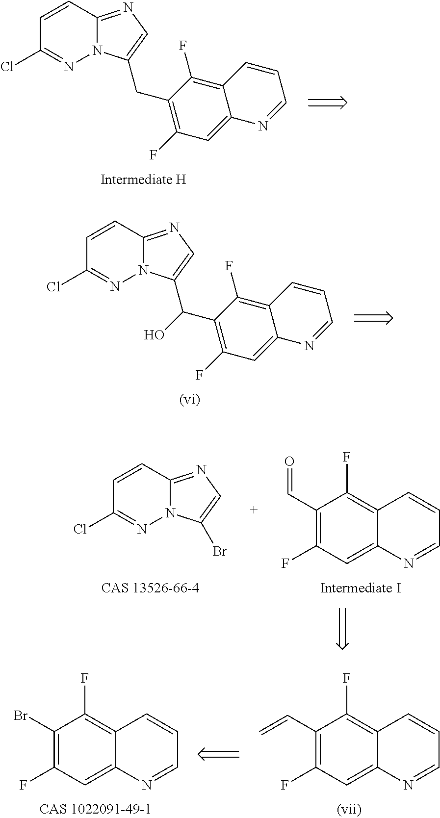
C1=CC2=NC=C(CC3=C(F)C=C4N=CC=CC4=C3F)N2N=C1Cl.C1=CC2=NC=C(C(C3=C(F)C=C4N=CC=CC4=C3F)O)N2N=C1Cl.C12=C(F)C(C=O)=C(F)C=C1N=CC=C2.C1=CC2=NC=C(Br)N2N=C1Cl.C12=C(F)C(C=C)=C(F)C=C1N=CC=C2.C12=C(F)C(Br)=C(F)C=C1N=CC=C2
